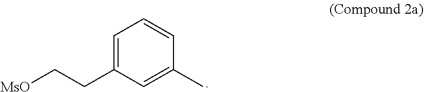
C1=C(CC[MsO])C=C(C)C=C1
